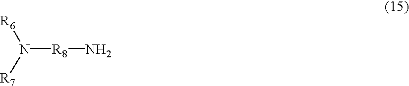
N([R6])([R7])[R8]N
